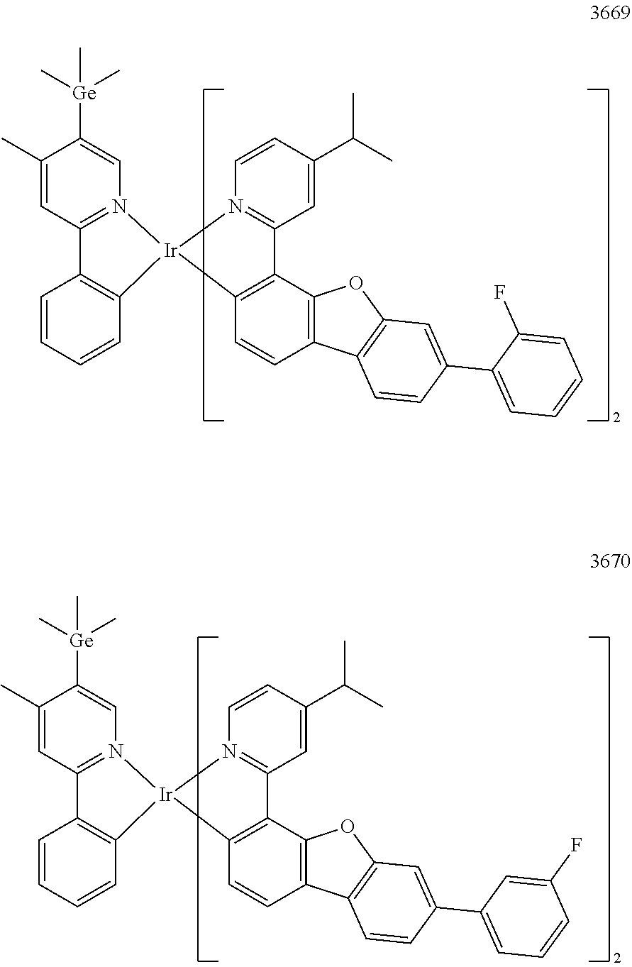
C1(C)=CC2=N(C=C1[Ge](C)(C)C)[Ir]1(C3=C2C=CC=C3)N2=C(C=C(C(C)C)C=C2)C2=C1C=CC1=C2OC2=C1C=CC(C1=CC=CC=C1F)=C2.C1(C)=CC2=N(C=C1[Ge](C)(C)C)[Ir]1(C3=C2C=CC=C3)N2=C(C=C(C(C)C)C=C2)C2=C1C=CC1=C2OC2=C1C=CC(C1=CC=CC(F)=C1)=C2
